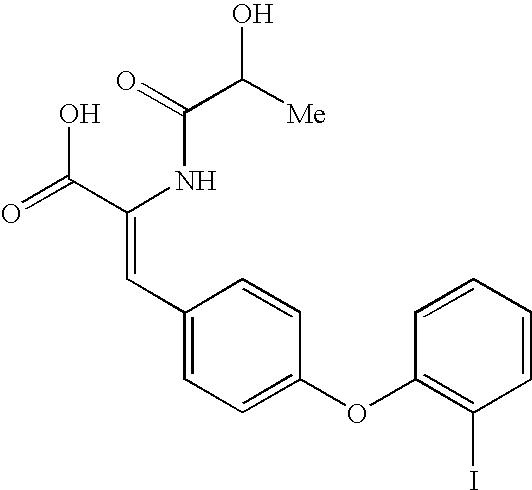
C(=O)(NC(C(=O)O)=CC1=CC=C(OC2=C(I)C=CC=C2)C=C1)C([Me])O
